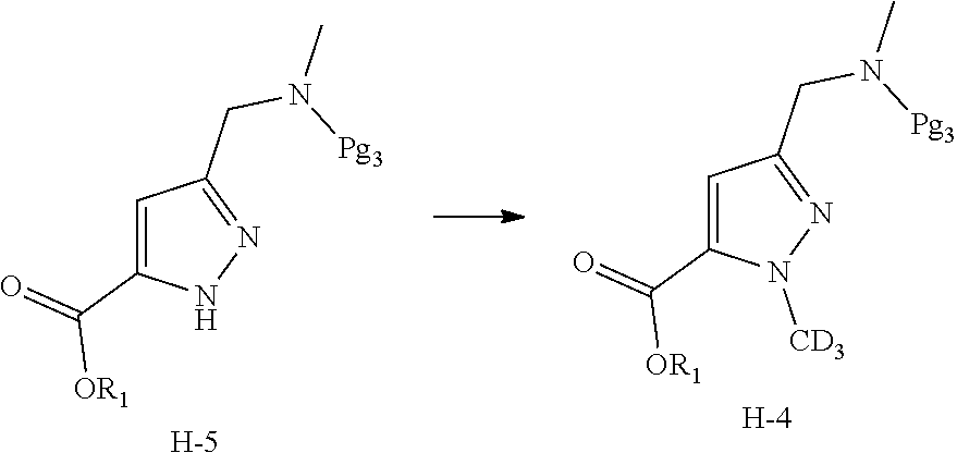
C1=C(C(=O)[OR1])NN=C1CN([Pg3])C.[H].C1=C(C(=O)[OR1])N([CD3])N=C1CN([Pg3])C.[H]
